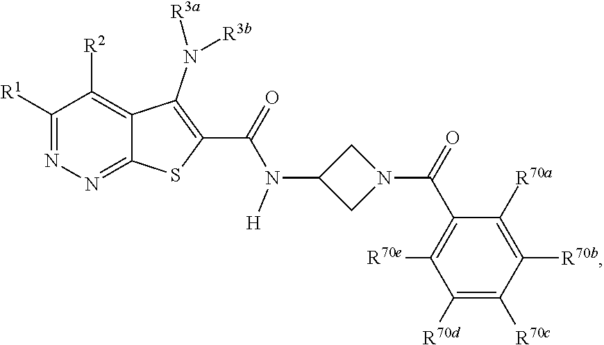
C1([R1])=NN=C2C(=C1[R2])C(N([R3a])[R3b])=C(C(N(C1CN(C(C3=C([R70e])C([R70d])=C([R70c])C([R70b])=C3[R70a])=O)C1)[H])=O)S2
